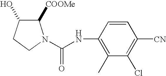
C1(C)=C(NC(N2C([COOMe])C(O)CC2)=O)C=CC([CN])=C1Cl
